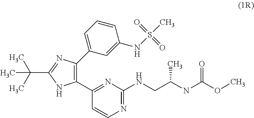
C1(C2=C(C3=CC=CC(NS(=O)(=O)C)=C3)N=C(C(C)(C)C)N2)=NC(NCC(NC(OC)=O)C)=NC=C1
